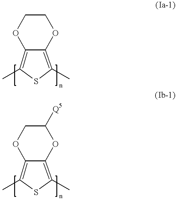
C1OC2=C(C)SC(C)=C2OC1.C1OC2=C(C)SC(C)=C2OC1[Q5]
